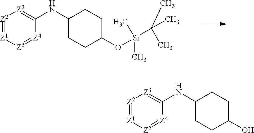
[Z2]1=[Z1][Z5]=[Z4]C(NC2CCC(O[Si](C(C)(C)C)(C)C)CC2)=[Z3]1.[Z2]1=[Z1][Z5]=[Z4]C(NC2CCC(O)CC2)=[Z3]1
